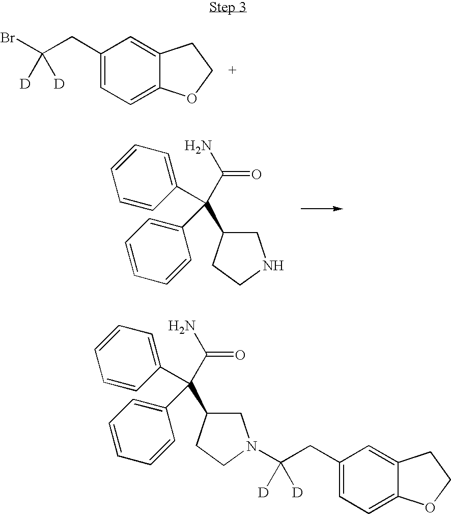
C1C(C(C(N)=O)(C2=CC=CC=C2)C2=CC=CC=C2)CCN1.C1(CC(Br)([D])[D])=CC=C2C(=C1)CCO2.C1C(C(C(N)=O)(C2=CC=CC=C2)C2=CC=CC=C2)CCN1C(CC1=CC=C2C(=C1)CCO2)([D])[D]
